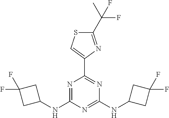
N1=C(NC2CC(F)(F)C2)N=C(NC2CC(F)(F)C2)N=C1C1=CSC(C(C)(F)F)=N1
